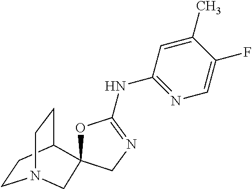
C1CC2CCN1CC21OC(NC2=NC=C(F)C(C)=C2)=NC1
